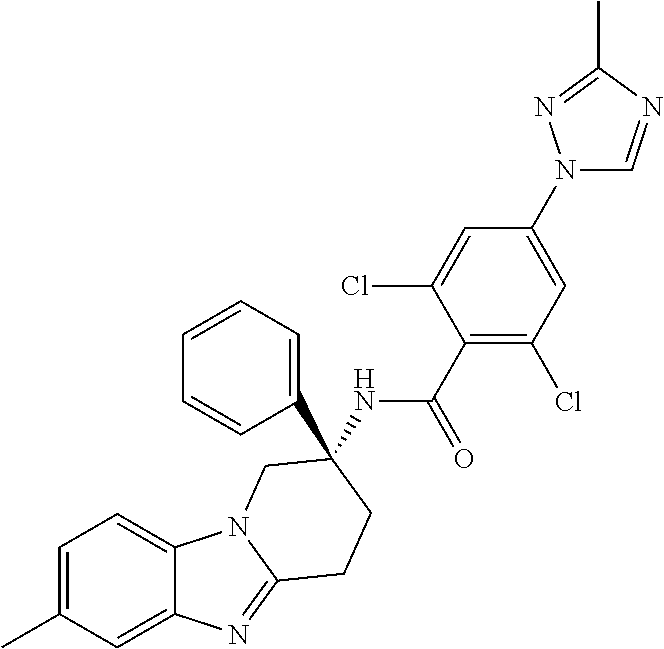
C1=C(C)C=C2C(=C1)N1C(=N2)CCC(NC(C2=C(Cl)C=C(N3C=NC(C)=N3)C=C2Cl)=O)(C2=CC=CC=C2)C1
